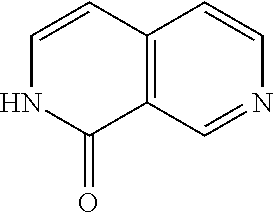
C1=CC2=C(C(=O)N1)C=NC=C2
